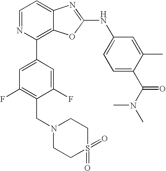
C1=NC(C2=CC(F)=C(CN3CCS(=O)(=O)CC3)C(F)=C2)=C2C(=C1)N=C(NC1=CC=C(C(N(C)C)=O)C(C)=C1)O2
